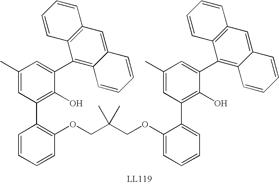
C1(OCC(COC2=C(C3=C(O)C(C4=C5C(=CC6=C4C=CC=C6)C=CC=C5)=CC(C)=C3)C=CC=C2)(C)C)=CC=CC=C1C1=C(O)C(C2=C3C(=CC4=C2C=CC=C4)C=CC=C3)=CC(C)=C1
